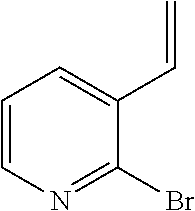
C1=CN=C(Br)C(C=C)=C1
